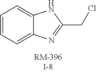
C1=CC=C2C(=C1)NC(CCl)=N2
